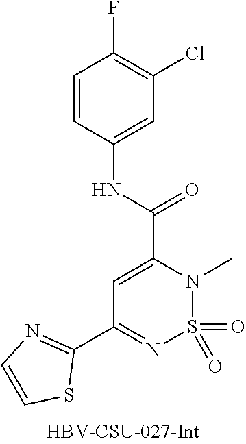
C1(C2=NC=CS2)=NS(=O)(=O)N(C)C(C(NC2=CC(Cl)=C(F)C=C2)=O)=C1
